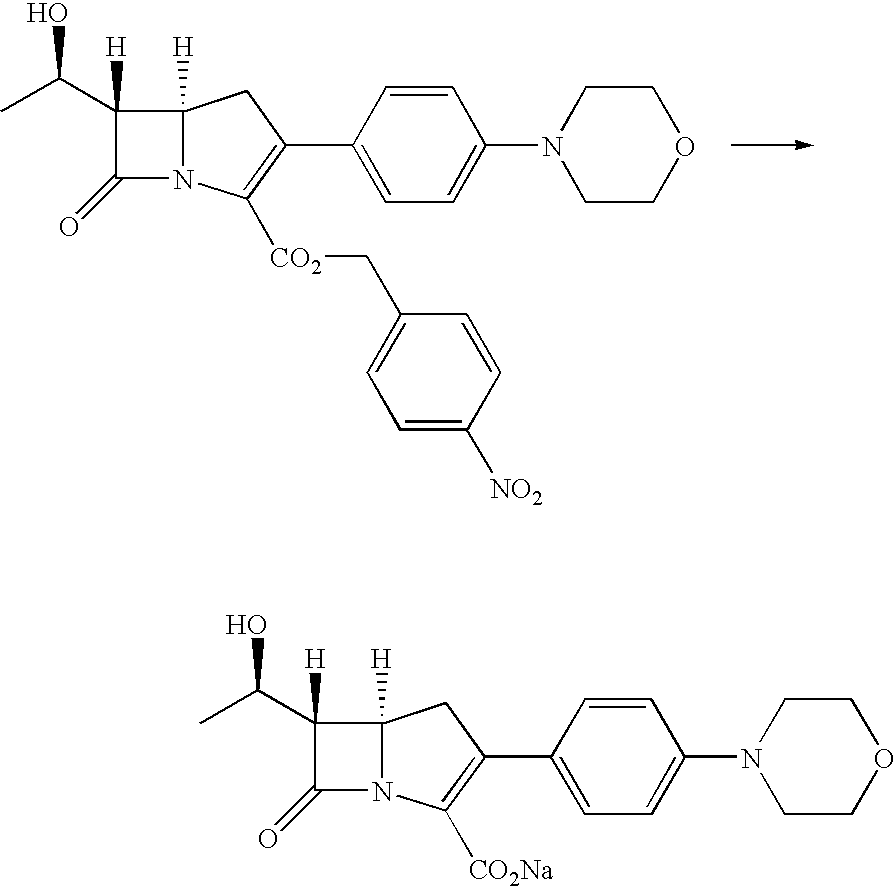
C12([H])N(C([CO2]CC3=CC=C([NO2])C=C3)=C(C3=CC=C(N4CCOCC4)C=C3)C1)C(=O)C2([H])C(C)O.C12([H])N(C([CO2Na])=C(C3=CC=C(N4CCOCC4)C=C3)C1)C(=O)C2([H])C(C)O
